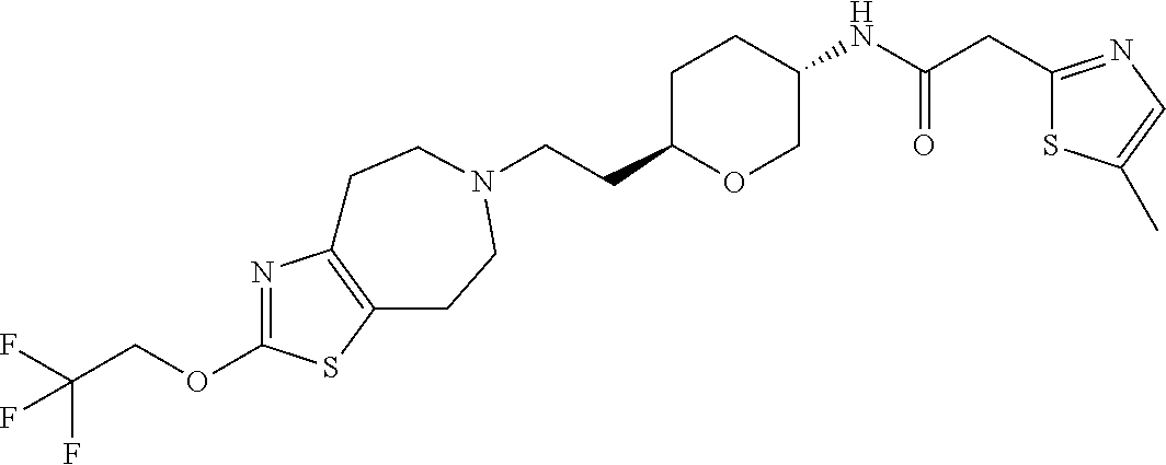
C(CC1OCC(NC(CC2=NC=C(C)S2)=O)CC1)N1CCC2=C(N=C(OCC(F)(F)F)S2)CC1
